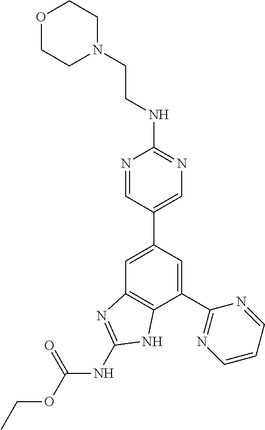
C1(C2=NC=CC=N2)=CC(C2=CN=C(NCCN3CCOCC3)N=C2)=CC2=C1NC(NC(OCC)=O)=N2
